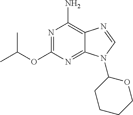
N1=C(OC(C)C)N=C2C(=C1N)N=CN2C1CCCCO1
